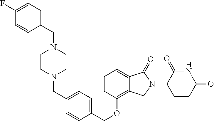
C(OC1=C2C(=CC=C1)C(=O)N(C1C(=O)NC(=O)CC1)C2)C1=CC=C(CN2CCN(CC3=CC=C(F)C=C3)CC2)C=C1
